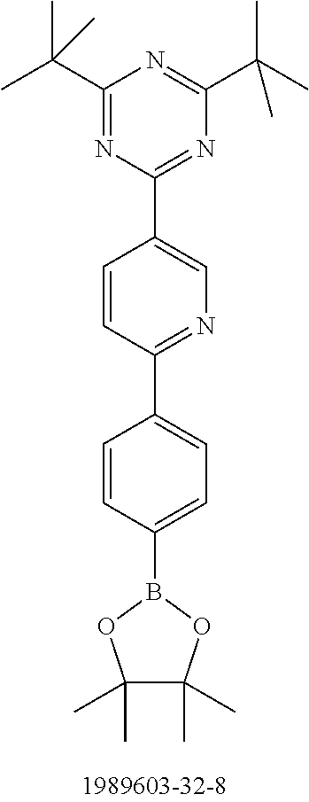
C1(C(C)(C)C)=NC(C2=CN=C(C3=CC=C(B4OC(C)(C)C(C)(C)O4)C=C3)C=C2)=NC(C(C)(C)C)=N1
